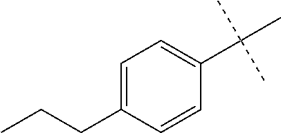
C1(C(C)(C)C)=CC=C(CCC)C=C1
